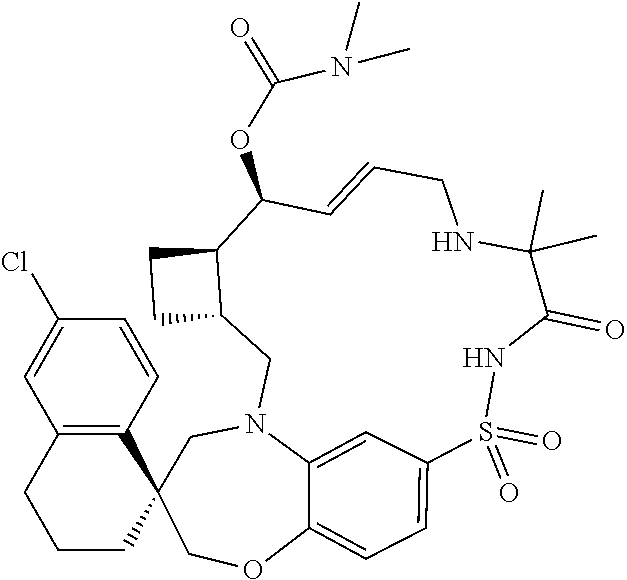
O=C(N(C)C)OC1C=CCNC(C)(C)C(=O)NS(=O)(=O)C2=CC=C3C(=C2)N(CC2C1CC2)CC1(CO3)C2=C(CCC1)C=C(Cl)C=C2
